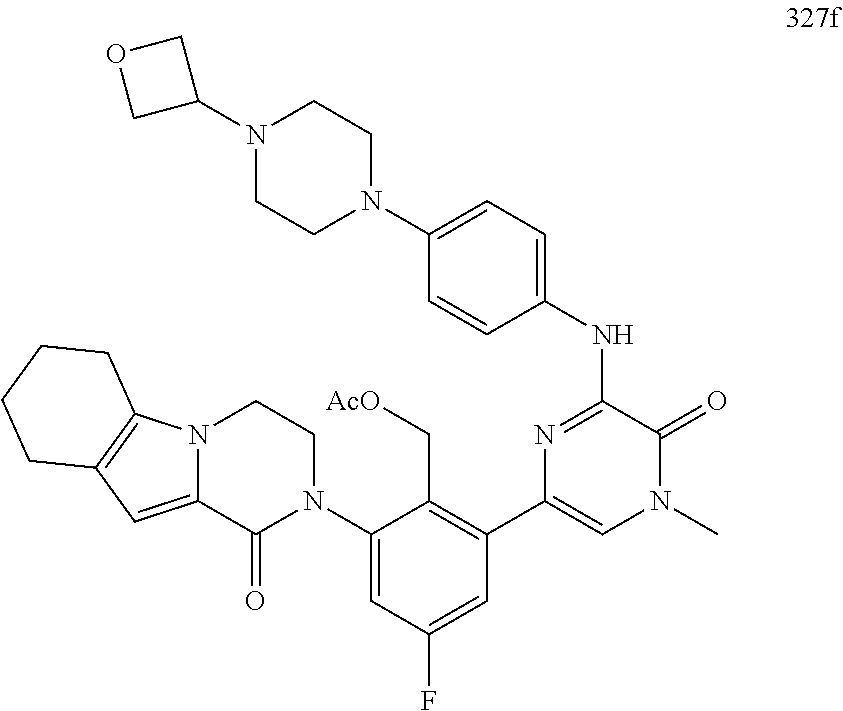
N1=C(NC2=CC=C(N3CCN(C4COC4)CC3)C=C2)C(=O)N(C)C=C1C1=C(C[AcO])C(N2CCN3C(=CC4=C3CCCC4)C2=O)=CC(F)=C1
